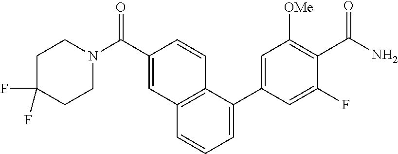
C1C(F)(F)CCN(C(C2=CC3=C(C=C2)C(C2=CC([OMe])=C(C(N)=O)C(F)=C2)=CC=C3)=O)C1
